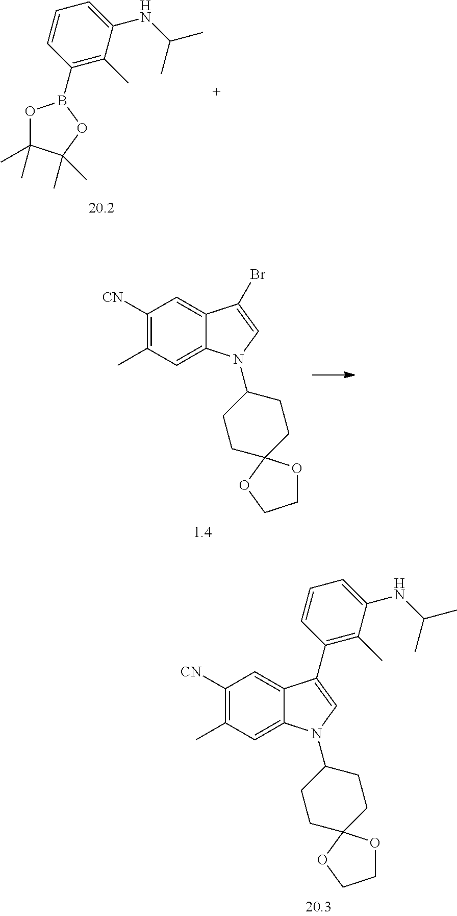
O1C(C)(C)C(C)(C)OB1C1=C(C)C(NC(C)C)=CC=C1.C1([CN])=C(C)C=C2C(=C1)C(Br)=CN2C1CCC2(CC1)OCCO2.C1([CN])=C(C)C=C2C(=C1)C(C1=C(C)C(NC(C)C)=CC=C1)=CN2C1CCC2(CC1)OCCO2
